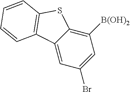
C12=CC(Br)=CC([B(OH)2])=C1SC1=C2C=CC=C1
